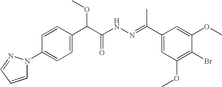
C1=CC(C(C(NN=C(C2=CC(OC)=C(Br)C(OC)=C2)C)=O)OC)=CC=C1N1C=CC=N1
